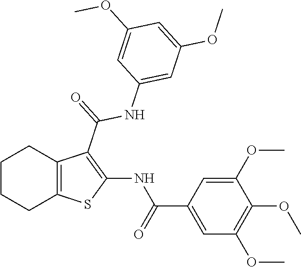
C1CCC2=C(C1)C(C(NC1=CC(OC)=CC(OC)=C1)=O)=C(NC(=O)C1=CC(OC)=C(OC)C(OC)=C1)S2
